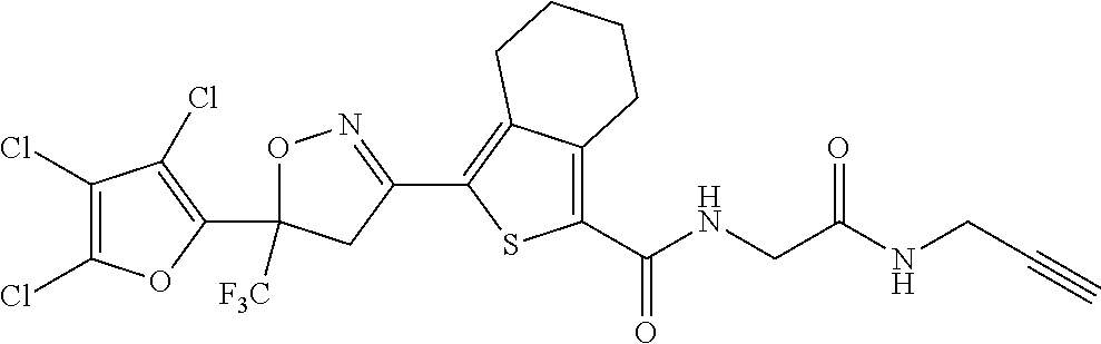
O1C(C2=C(Cl)C(Cl)=C(Cl)O2)([F3C])CC(C2=C3C(=C(C(=O)NCC(=O)NCC#C)S2)CCCC3)=N1
